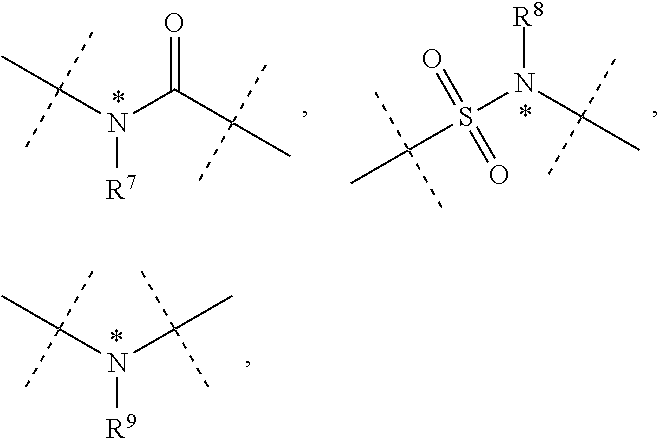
C(C(C)(C)C)(N(C(C)(C)C)[R7])=O.C(N(S(C(C)(C)C)(=O)=O)[R8])(C)(C)C.N(C(C)(C)C)([R9])C(C)(C)C
